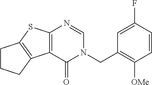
C1(F)=CC(CN2C(=O)C3=C(N=C2)SC2=C3CCC2)=C([OMe])C=C1
